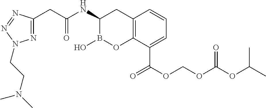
N1=C(CC(NC2B(O)OC3=C(C2)C=CC=C3C(OCOC(OC(C)C)=O)=O)=O)N=NN1CCN(C)C
